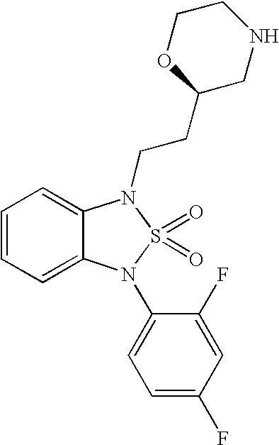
C1=CC=C2C(=C1)N(CCC1CNCCO1)S(=O)(=O)N2C1=CC=C(F)C=C1F
